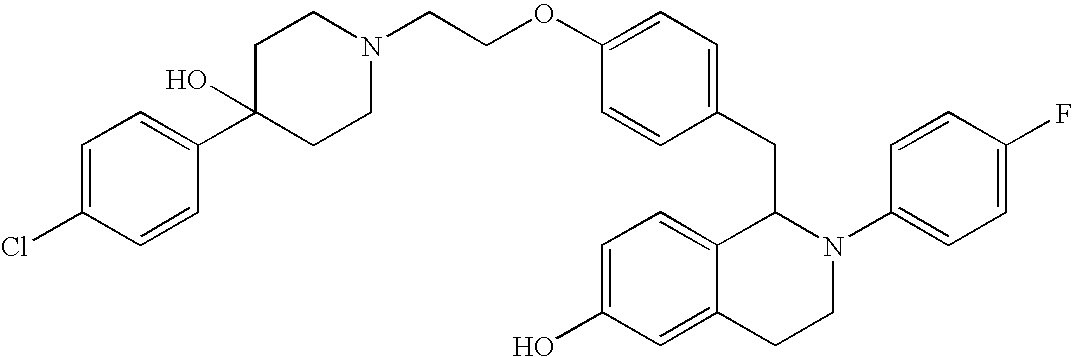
O(C1=CC=C(CC2C3=CC=C(O)C=C3CCN2C2=CC=C(F)C=C2)C=C1)CCN1CCC(C2=CC=C(Cl)C=C2)(O)CC1
